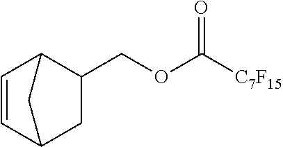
C1(COC([C7F15])=O)C2C=CC(C1)C2
